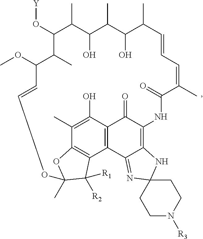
[Y]OC1C(C)C(OC)C=COC2(C)OC3=C(C4=C(C(=O)C(=C5C4=NC4(N5)CCN([R3])CC4)NC(=O)C(C)=CC=CC(C)C(O)C(C)C(O)C1C)C(O)=C3C)C2([R2])[R1]
